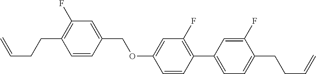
C1=CC(COC2=CC(F)=C(C3=CC=C(CCC=C)C(F)=C3)C=C2)=CC(F)=C1CCC=C
